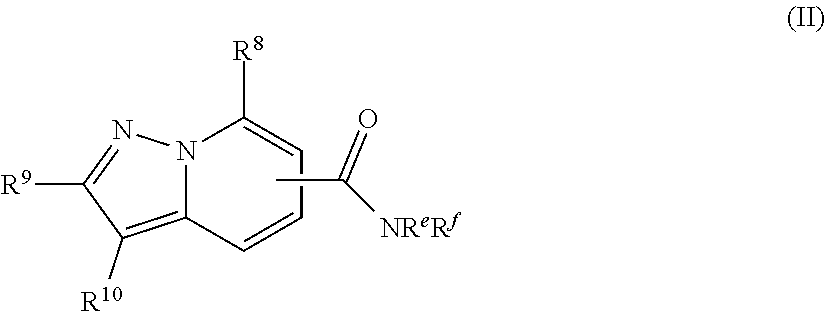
C1=CC=C([R8])N2C1=C([R10])C([R9])=N2.CC([NReRf])=O
